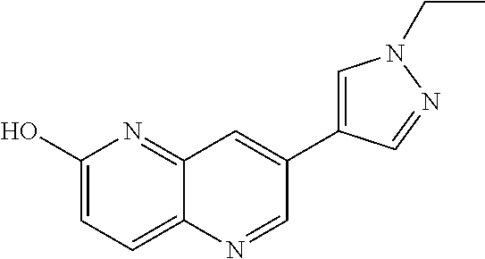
C1(O)=CC=C2C(=N1)C=C(C1=CN(CC)N=C1)C=N2
